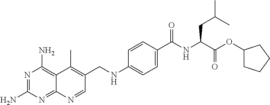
C1=CC(C(NC(C(OC2CCCC2)=O)CC(C)C)=O)=CC=C1NCC1=C(C)C2=C(N)N=C(N)N=C2N=C1
